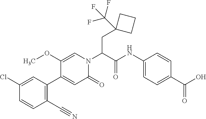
C1(Cl)=CC(C2=CC(=O)N(C(C(NC3=CC=C(C(O)=O)C=C3)=O)CC3(C(F)(F)F)CCC3)C=C2OC)=C(C#N)C=C1
